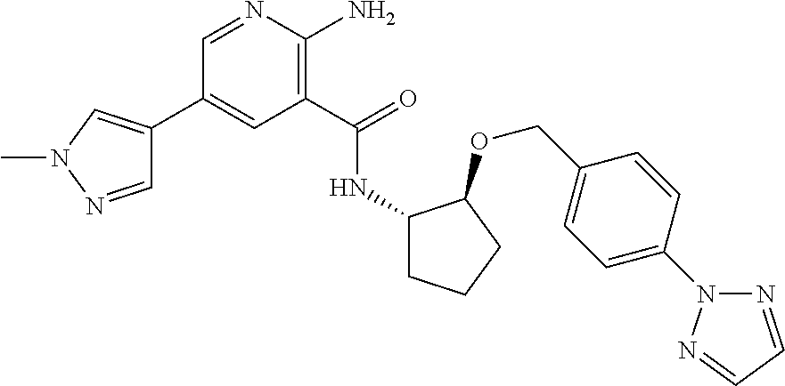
C1(C2=CN(C)N=C2)=CC(C(=O)NC2CCCC2OCC2=CC=C(N3N=CC=N3)C=C2)=C(N)N=C1
